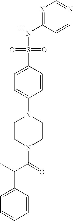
N1=C(NS(=O)(=O)C2=CC=C(N3CCN(C(=O)C(C)C4=CC=CC=C4)CC3)C=C2)C=CN=C1.[H]
